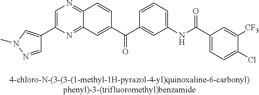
N1=C2C(=NC=C1C1=CN(C)N=C1)C=CC(C(C1=CC(NC(C3=CC=C(Cl)C([CF3])=C3)=O)=CC=C1)=O)=C2
